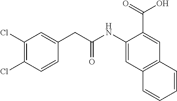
C1(NC(CC2=CC(Cl)=C(Cl)C=C2)=O)=CC2=C(C=C1C(=O)O)C=CC=C2
